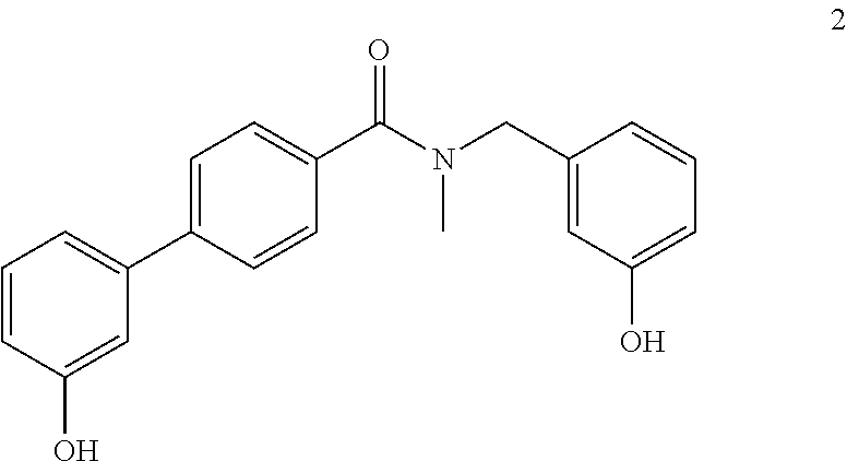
C1=CC(O)=CC(C2=CC=C(C(N(C)CC3=CC(O)=CC=C3)=O)C=C2)=C1
